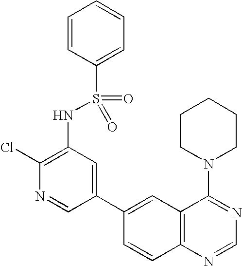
C1(Cl)=C(NS(C2=CC=CC=C2)(=O)=O)C=C(C2=CC3=C(C=C2)N=CN=C3N2CCCCC2)C=N1
